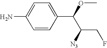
C1(N)=CC=C(C(OC)C(CF)[N3])C=C1
